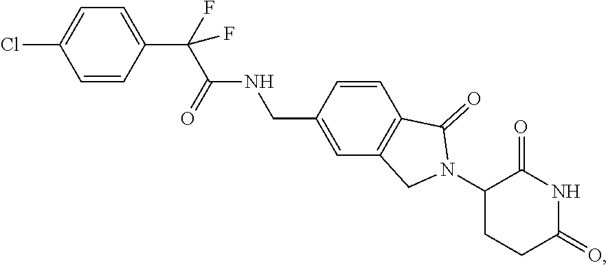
C1=CC(C(C(NCC2=CC3=C(C=C2)C(=O)N(C2CCC(=O)NC2=O)C3)=O)(F)F)=CC=C1Cl
